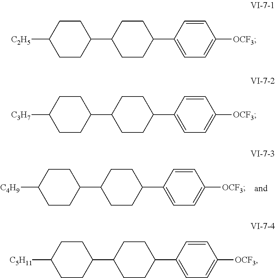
C1CC([C2H5])CCC1C1CCC(C2=CC=C([OCF3])C=C2)CC1.C1CC([C3H7])CCC1C1CCC(C2=CC=C([OCF3])C=C2)CC1.C1CC([C5H11])CCC1C1CCC(C2=CC=C([OCF3])C=C2)CC1.C1CC([C4H9])CCC1C1CCC(C2=CC=C([OCF3])C=C2)CC1
